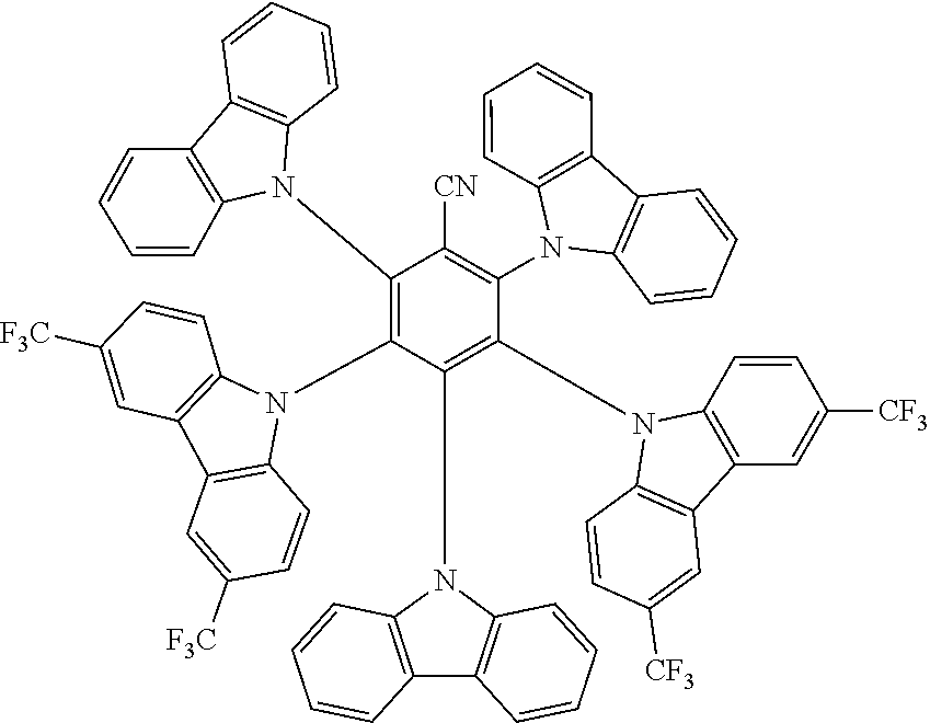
C1(N2C3=C(C4=C2C=CC=C4)C=CC=C3)=C(N2C3=C(C4=C2C=CC([F3C])=C4)C=C([F3C])C=C3)C(N2C3=C(C4=C2C=CC=C4)C=CC=C3)=C(N2C3=C(C4=C2C=CC([CF3])=C4)C=C([CF3])C=C3)C(N2C3=C(C4=C2C=CC=C4)C=CC=C3)=C1[CN]
